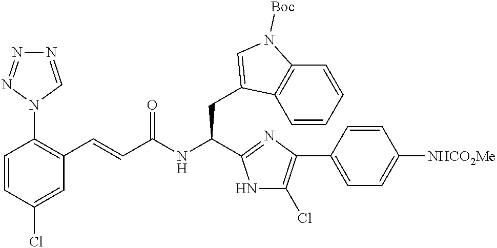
C1=CC(Cl)=CC(C=CC(NC(CC2=CN([Boc])C3=C2C=CC=C3)C2=NC(C3=CC=C([NHCO2Me])C=C3)=C(Cl)N2)=O)=C1N1C=NN=N1
